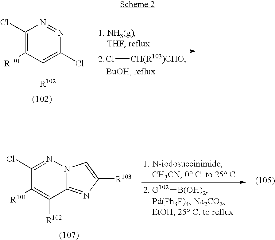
C1(Cl)=C([R101])C([R102])=C(Cl)N=N1.Cl[CH(R103)CHO].C1(Cl)=NN2C(=NC([R103])=C2)C([R102])=C1[R101].[G102][B(OH)2]
